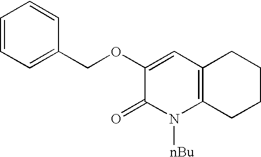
C12=C(C=C(OCC3=CC=CC=C3)C(=O)N1[nBu])CCCC2
